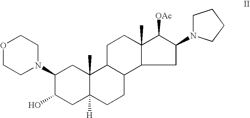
C1C2([H])C(C)(CC(N3CCOCC3)C1O)C1C(CC2)C2C(C)(CC1)C([OAc])C(N1CCCC1)C2
